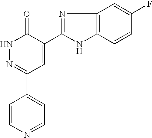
C1=CN=CC=C1C1=NNC(=O)C(C2=NC3=C(N2)C=CC(F)=C3)=C1
